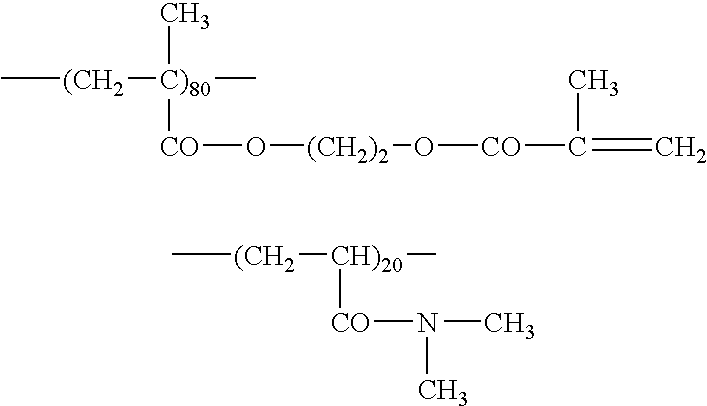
C[(CH2][C)80](C)([CO]O[(CH2)2]O[CO]C(=C)C)C.C[(CH2][CH)20](C)[CO]N(C)C
